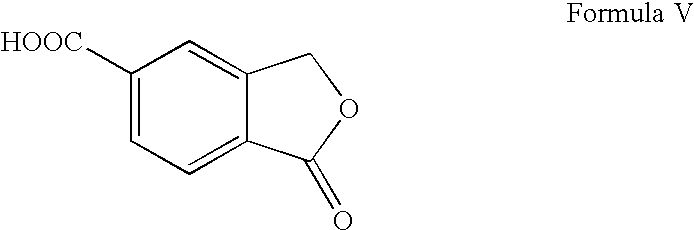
[HOOC]C1=CC=C2C(=C1)COC2=O
